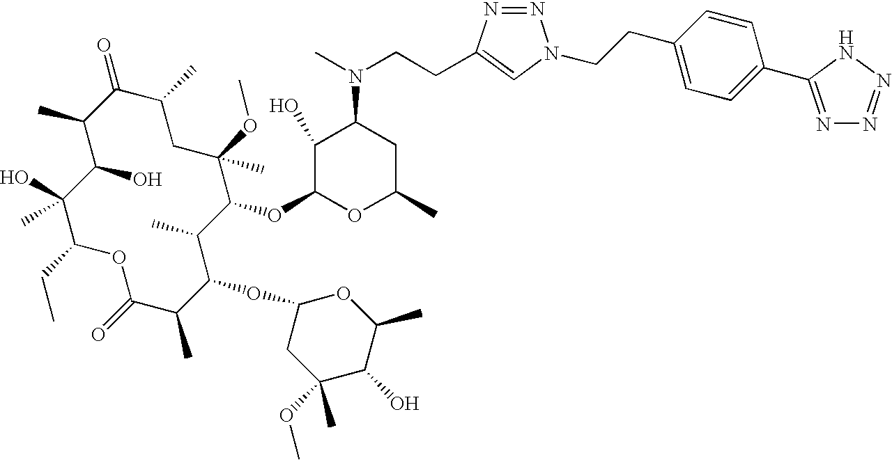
C1(O)C(C)C(=O)C(C)CC(OC)(C)C(OC2OC(C)CC(N(C)CCC3=CN(CCC4=CC=C(C5=NN=NN5)C=C4)N=N3)C2O)C(C)C(OC2CC(OC)(C)C(O)C(C)O2)C(C)C(=O)OC(CC)C1(O)C
